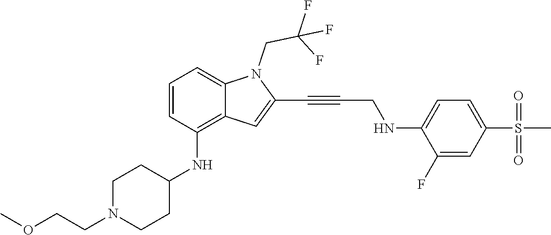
C(C#CC1=CC2=C(NC3CCN(CCOC)CC3)C=CC=C2N1CC(F)(F)F)NC1=CC=C(S(C)(=O)=O)C=C1F
